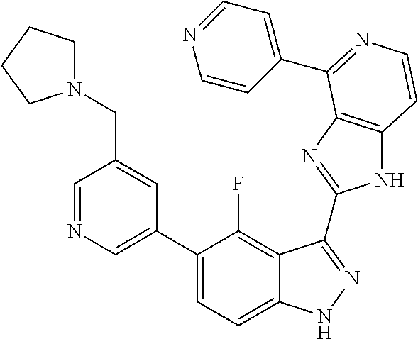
C1=C(C2=CC=C3C(=C2F)C(C2=NC4=C(N2)C=CN=C4C2=CC=NC=C2)=NN3)C=C(CN2CCCC2)C=N1
